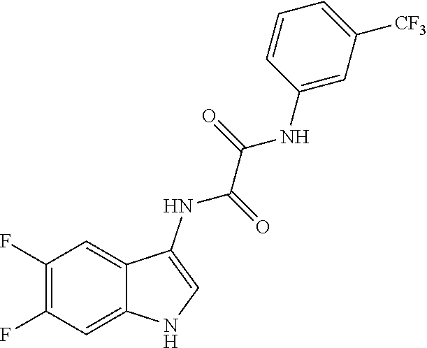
C1(F)=C(F)C=C2C(=C1)C(NC(C(NC1=CC([CF3])=CC=C1)=O)=O)=CN2
